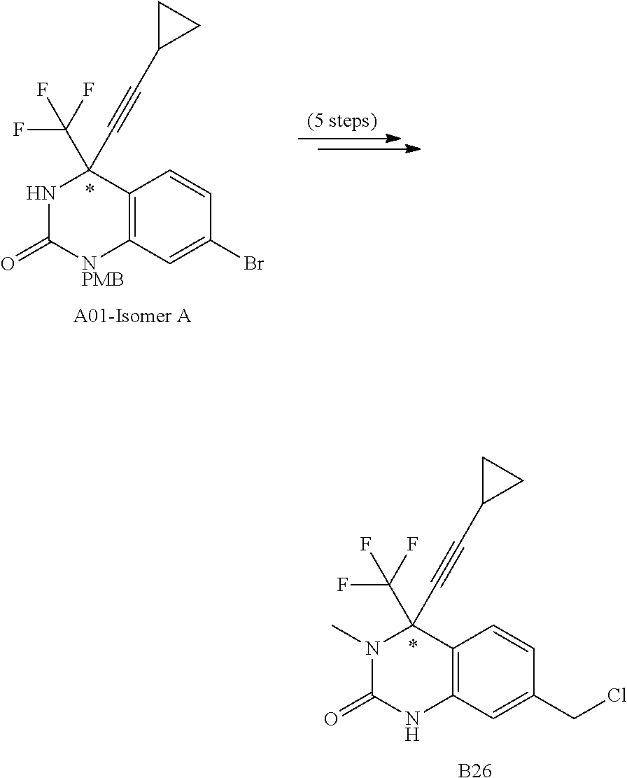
C12=C(C=C(Br)C=C1)[NPMB]C(=O)NC2(C(F)(F)F)C#CC1CC1.[A01-Isomer A].C12=C(C=C(CCl)C=C1)NC(=O)N(C)C2(C(F)(F)F)C#CC1CC1.[B26]
